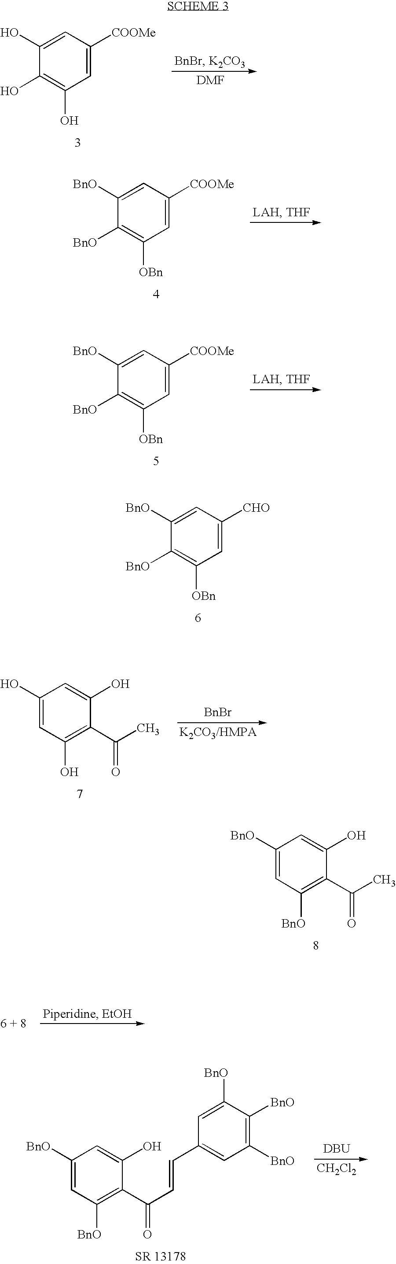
C1(O)=C(O)C=C([COOMe])C=C1O.C1([BnO])=C([OBn])C=C([COOMe])C=C1[BnO].C1([BnO])=C([OBn])C=C([COOMe])C=C1[BnO].C1([BnO])=C([OBn])C=C([CHO])C=C1[BnO].C1=C(O)C=C(O)C(C(C)=O)=C1O.[BnBr].C1=C([BnO])C=C(O)C(C(C)=O)=C1[BnO].C1=C([BnO])C=C(O)C(C(C=CC2=CC([BnO])=C([BnO])C([BnO])=C2)=O)=C1[BnO].[DBU].[CH2Cl2]
